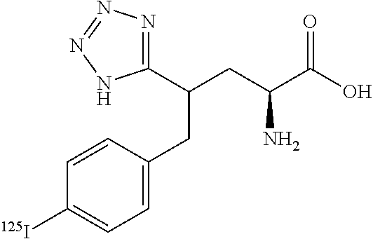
C1=C(CC(CC(C(O)=O)N)C2=NN=NN2)C=CC([125I])=C1
